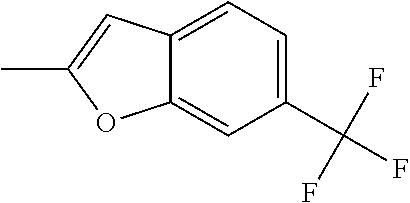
C12=CC(C(F)(F)F)=CC=C1C=C(C)O2
